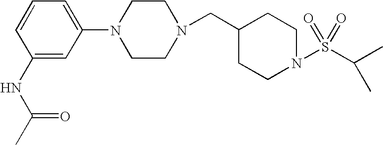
C1=C(N2CCN(CC3CCN(S(C(C)C)(=O)=O)CC3)CC2)C=C(NC(C)=O)C=C1
